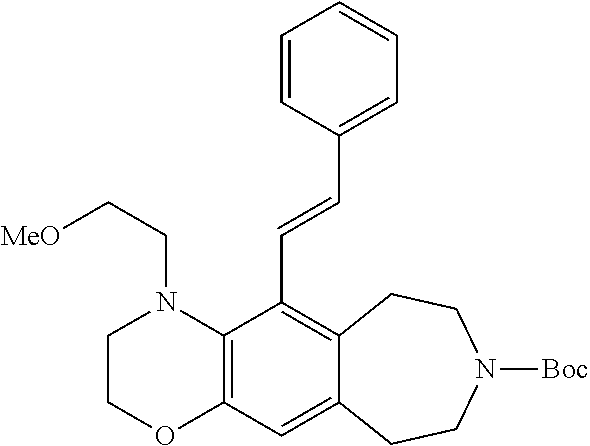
C12=C(C(C=CC3=CC=CC=C3)=C3C(=C1)CCN([Boc])CC3)N(CC[MeO])CCO2
